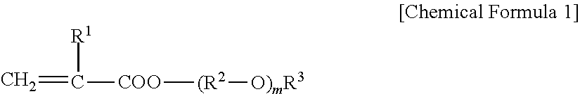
C=C([COO][(R2][O)mR3])[R1]
